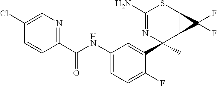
C1(N)=NC(C2=CC(NC(C3=NC=C(Cl)C=C3)=O)=CC=C2F)(C)C2C(S1)C2(F)F
